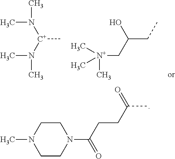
N1(C(CCC(C)=O)=O)CCN(C)CC1.CN(C)[C+](N(C)C)C.[N+](CC(CC)O)(C)(C)C
